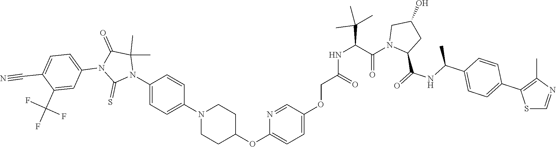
C1(N2C(C)(C)C(=O)N(C3=CC=C(C#N)C(C(F)(F)F)=C3)C2=S)=CC=C(N2CCC(OC3=CC=C(OCC(NC(C(C)(C)C)C(N4C(C(=O)NC(C5=CC=C(C6=C(C)N=CS6)C=C5)C)CC(O)C4)=O)=O)C=N3)CC2)C=C1
